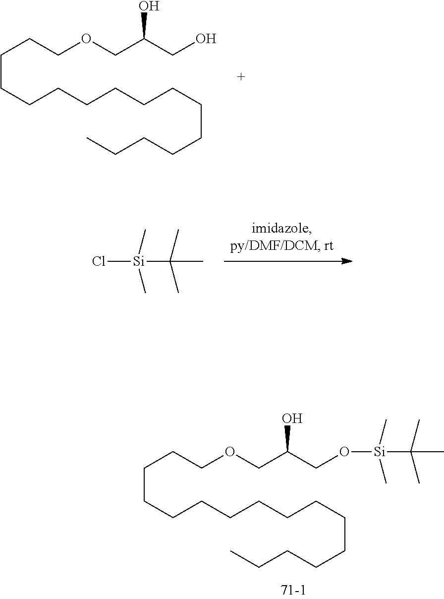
C(CCCCCCCCCCC)CCCCOCC(CO)O.C(CCCCCCCCCCC)CCCCOCC(CO[Si](C)(C)C(C)(C)C)O.Cl[Si](C)(C)C(C)(C)C
